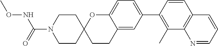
C1=CC(C2=CC=C3C(=C2)CCC2(O3)CCN(C(=O)NOC)CC2)=C(C)C2=C1C=CC=N2
